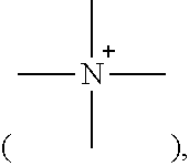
[N+](C)(C)(C)C
